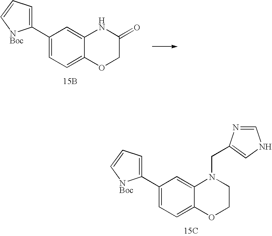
C1(C2=CC=C[NBoc]2)=CC=C2C(=C1)N(CC1=CNC=N1)CCO2.[15C].C1(C2=CC=C[NBoc]2)=CC=C2C(=C1)NC(=O)CO2.[15B]
